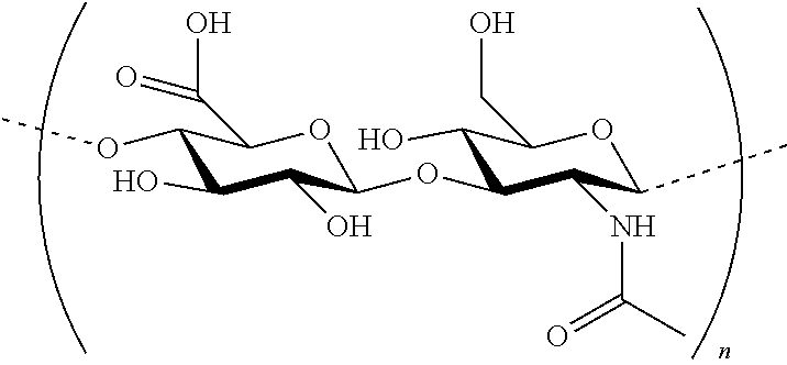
C1(OC)C(O)C(O)C(OC2C(O)C(CO)OC(C)C2NC(C)=O)OC1C(=O)O
